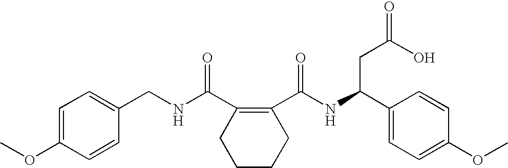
C1=C(OC)C=CC(CNC(C2=C(C(NC(C3=CC=C(OC)C=C3)CC(=O)O)=O)CCCC2)=O)=C1
